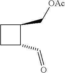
C1CC(C=O)C1C[OAc]
